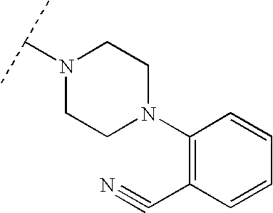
N1(C(C)C)CCN(C2=C(C#N)C=CC=C2)CC1
